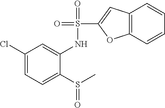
C1(Cl)=CC=C(S(C)=O)C(NS(C2=CC3=C(O2)C=CC=C3)(=O)=O)=C1
